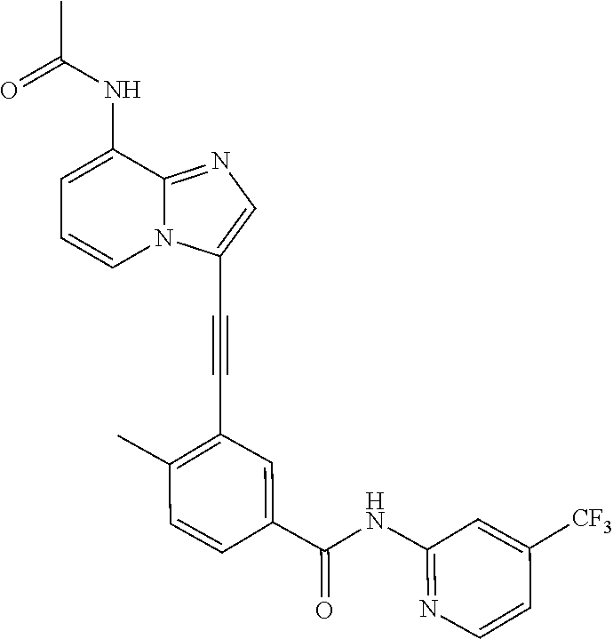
C1(NC(C)=O)=CC=CN2C1=NC=C2C#CC1=C(C)C=CC(C(NC2=NC=CC([CF3])=C2)=O)=C1
